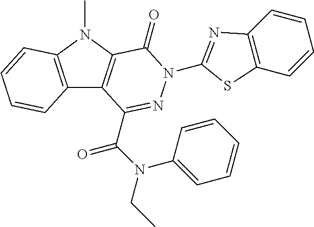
C12=C(N(C)C3=C1C(C(N(CC)C1=CC=CC=C1)=O)=NN(C1=NC4=C(C=CC=C4)S1)C3=O)C=CC=C2
